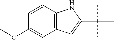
C1=CC2=C(C=C1OC)C=C(C(C)(C)C)N2
